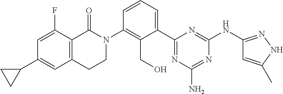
C1(N2C(=O)C3=C(CC2)C=C(C2CC2)C=C3F)=C(CO)C(C2=NC(N)=NC(NC3=NNC(C)=C3)=N2)=CC=C1
